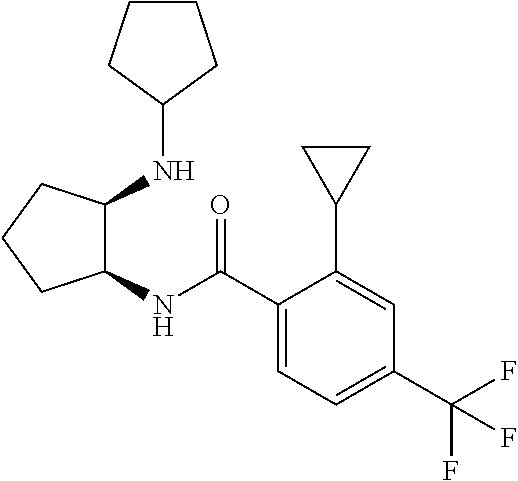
C1(C(=O)NC2C(NC3CCCC3)CCC2)=CC=C(C(F)(F)F)C=C1C1CC1
